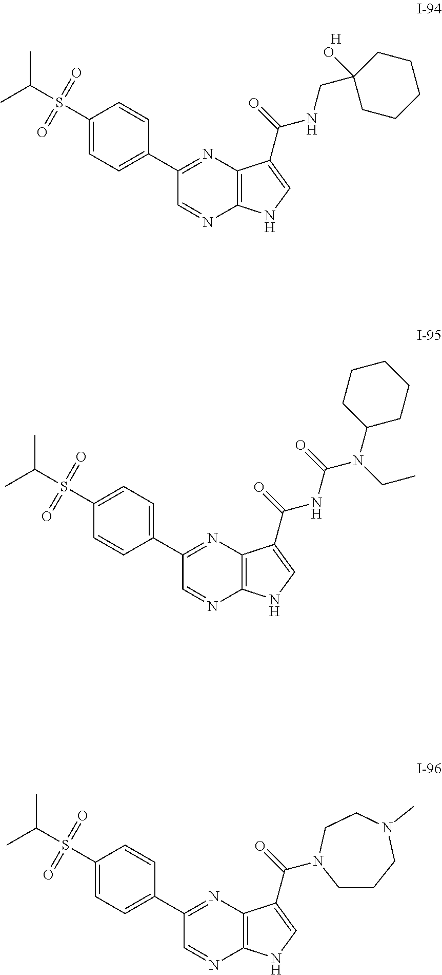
C1(S(C(C)C)(=O)=O)=CC=C(C2=NC3=C(N=C2)NC=C3C(=O)NC(N(CC)C2CCCCC2)=O)C=C1.C1(S(C(C)C)(=O)=O)=CC=C(C2=NC3=C(N=C2)NC=C3C(=O)NCC2(O)CCCCC2)C=C1.[H].C1(S(C(C)C)(=O)=O)=CC=C(C2=NC3=C(N=C2)NC=C3C(=O)N2CCCN(C)CC2)C=C1
